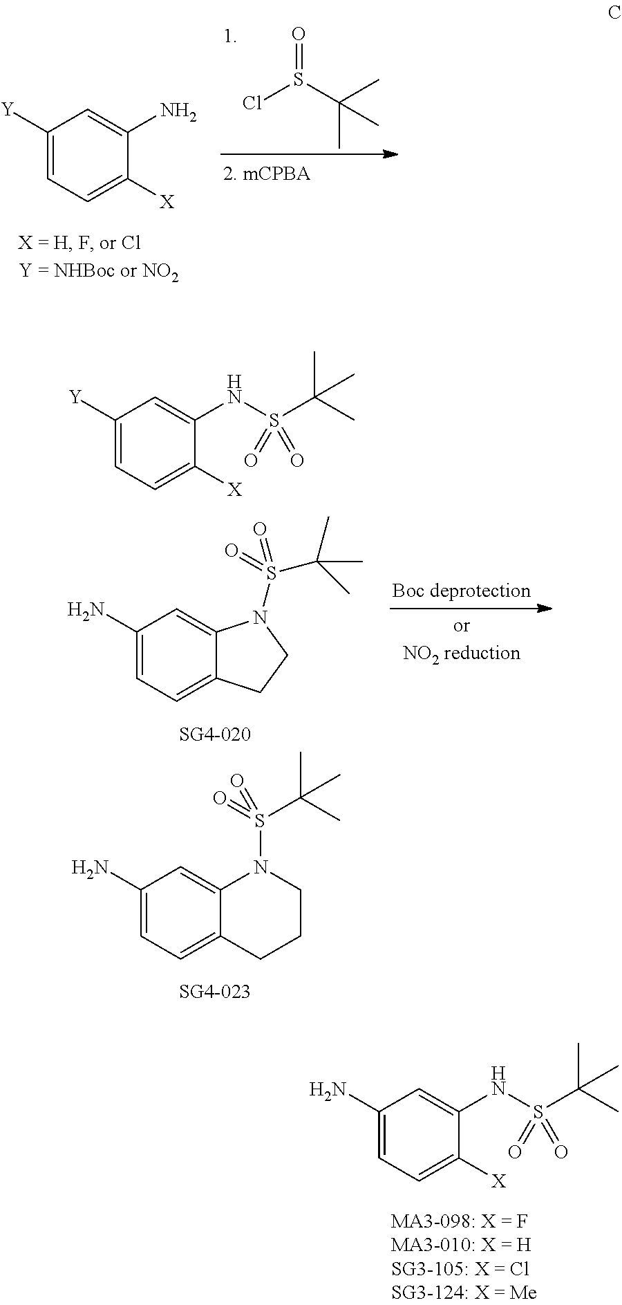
C1([Y])=CC=C([X])C(N)=C1.ClS(C(C)(C)C)=O.C1([Y])=CC=C([X])C(NS(C(C)(C)C)(=O)=O)=C1.C1(N)=CC=C2C(=C1)N(S(=O)(C(C)(C)C)=O)CC2.C1(N)=CC=C2C(=C1)N(S(=O)(C(C)(C)C)=O)CCC2.C1(N)=CC=C([X])C(NS(C(C)(C)C)(=O)=O)=C1
